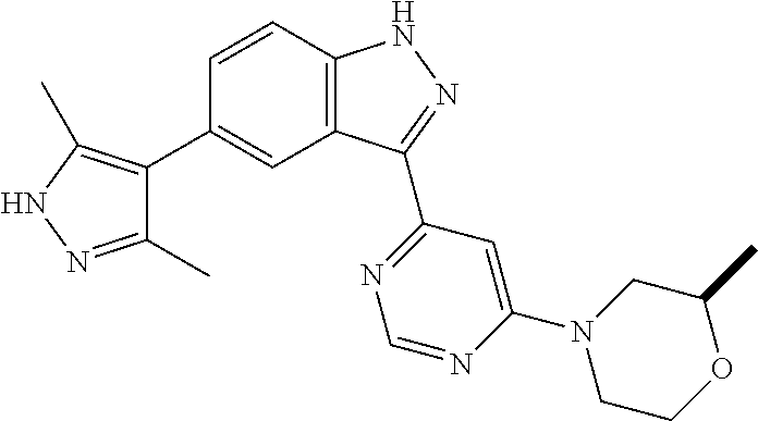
C1=CC2=C(C=C1C1=C(C)NN=C1C)C(C1=NC=NC(N3CCOC(C)C3)=C1)=NN2
